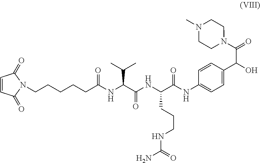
C1=CC(=O)N(CCCCCC(NC(C(NC(C(NC2=CC=C(C(O)C(=O)N3CCN(C)CC3)C=C2)=O)CCCNC(N)=O)=O)C(C)C)=O)C1=O
